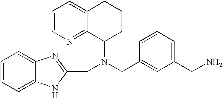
C1=CC=C2C(=C1)N=C(CN(CC1=CC(CN)=CC=C1)C1CCCC3=CC=CN=C13)N2
